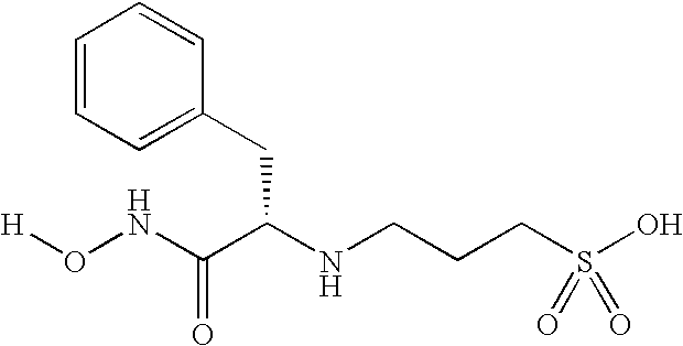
[H]ONC(C(NCCCS(O)(=O)=O)CC1=CC=CC=C1)=O
